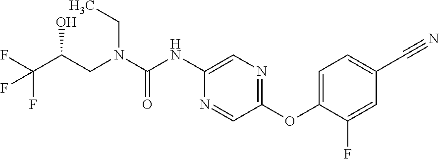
C(C(F)(F)F)(O)CN(CC)C(=O)NC1=CN=C(OC2=CC=C(C#N)C=C2F)C=N1
